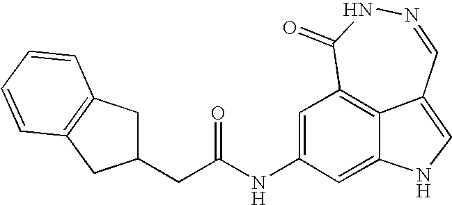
C1(=O)C2=C3C(=CNC3=CC(NC(=O)CC3CC4=C(C3)C=CC=C4)=C2)C=NN1
